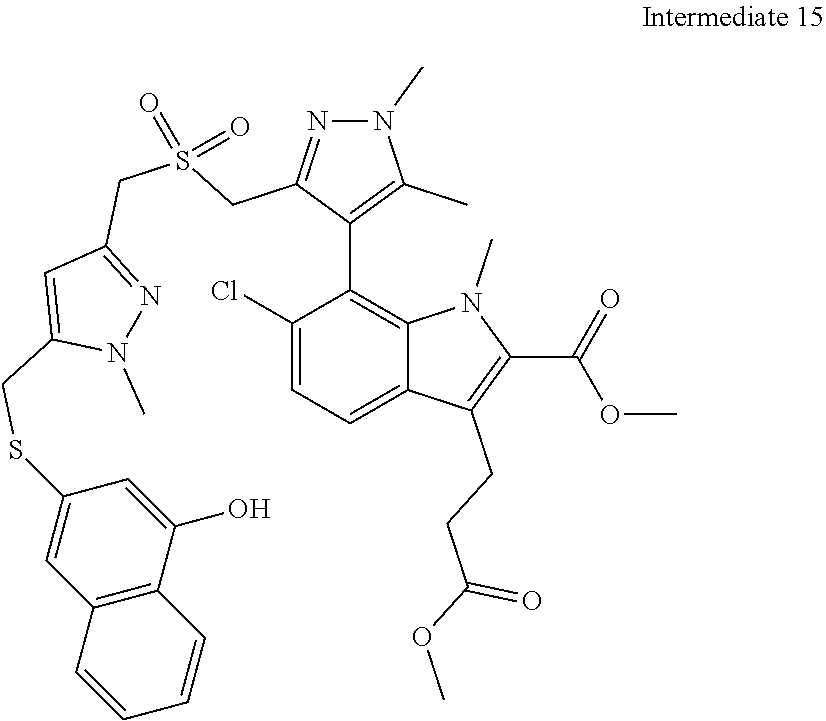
C1(Cl)=CC=C2C(=C1C1=C(C)N(C)N=C1CS(CC1=NN(C)C(CSC3=CC4=C(C(O)=C3)C=CC=C4)=C1)(=O)=O)N(C)C(C(=O)OC)=C2CCC(OC)=O
